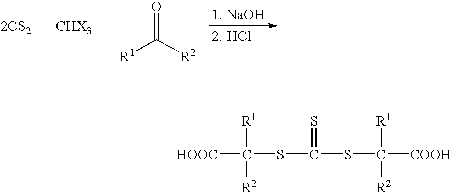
[2CS2].[R1]C([R2])=O.[HOOC]C([R1])([R2])SC(SC([COOH])([R1])[R2])=S
